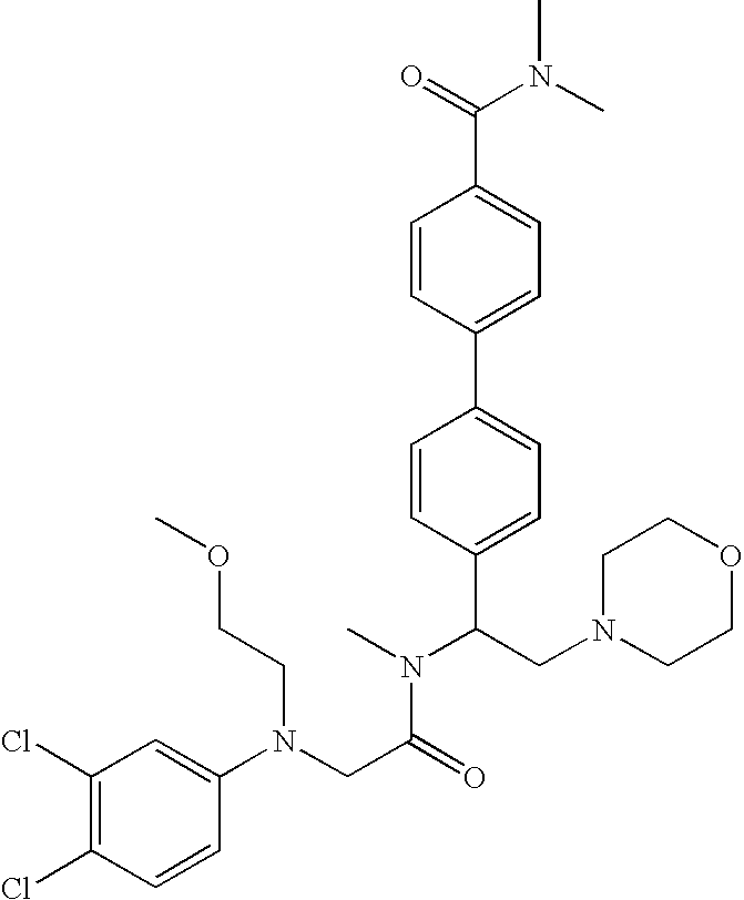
C1(Cl)=C(Cl)C=C(N(CC(=O)N(C(C2=CC=C(C3=CC=C(C(N(C)C)=O)C=C3)C=C2)CN2CCOCC2)C)CCOC)C=C1
